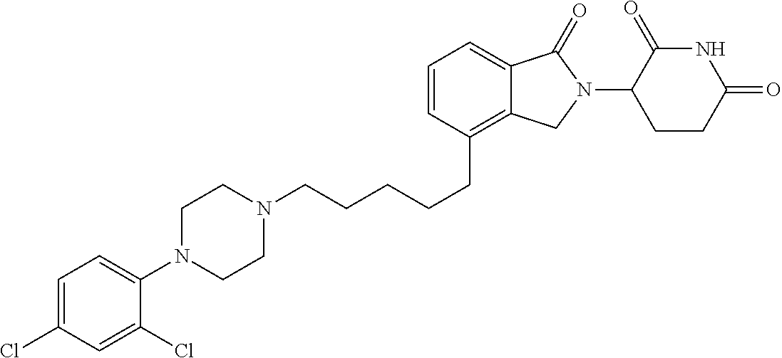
C(CCCC1=C2C(=CC=C1)C(=O)N(C1C(=O)NC(=O)CC1)C2)CN1CCN(C2=CC=C(Cl)C=C2Cl)CC1
